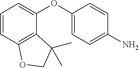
C1=CC2=C(C(OC3=CC=C(N)C=C3)=C1)C(C)(C)CO2
